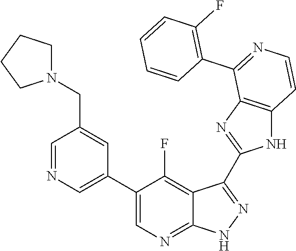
C1=NC=C(C2=CN=C3C(=C2F)C(C2=NC4=C(N2)C=CN=C4C2=C(F)C=CC=C2)=NN3)C=C1CN1CCCC1
